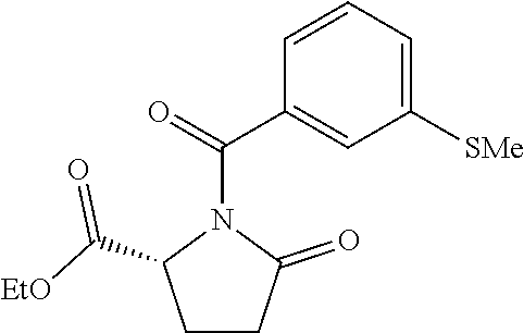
C1CC(=O)N(C(=O)C2=CC([SMe])=CC=C2)C1C([EtO])=O
